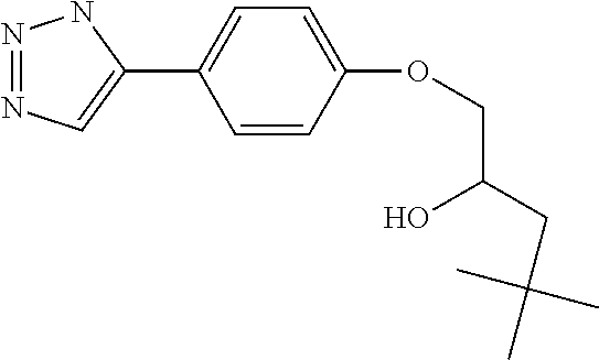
C1=CC(OCC(CC(C)(C)C)O)=CC=C1C1=CN=NN1
